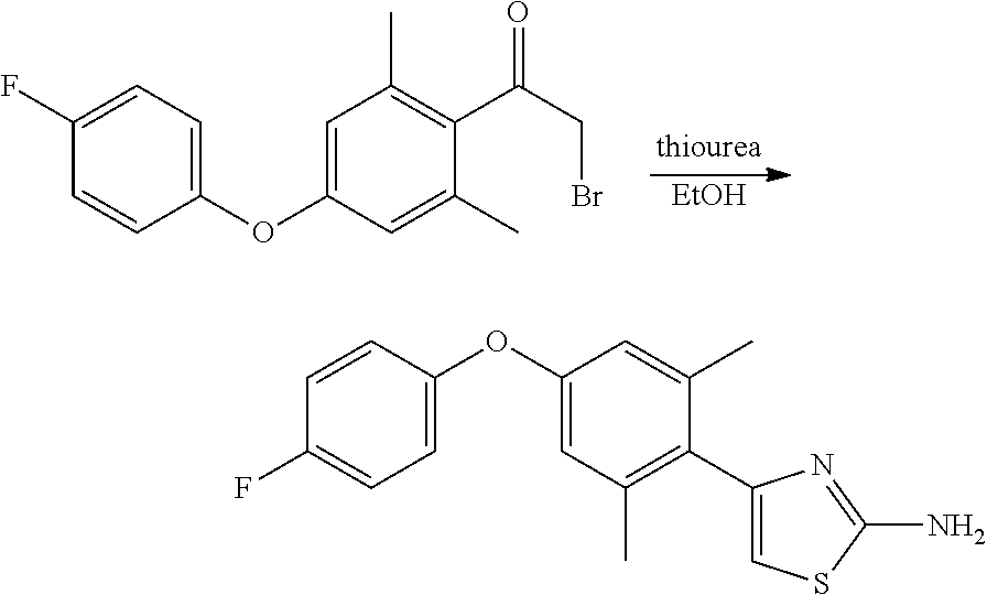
C1(C)=CC(OC2=CC=C(F)C=C2)=CC(C)=C1C(CBr)=O.[EtOH].C1(C)=CC(OC2=CC=C(F)C=C2)=CC(C)=C1C1=CSC(N)=N1
